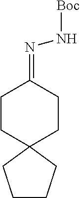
C1CC(=NN[Boc])CCC12CCCC2
